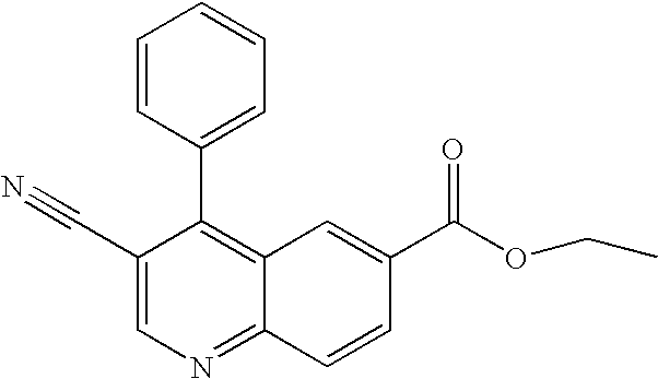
C1(C#N)=CN=C2C(=C1C1=CC=CC=C1)C=C(C(OCC)=O)C=C2
